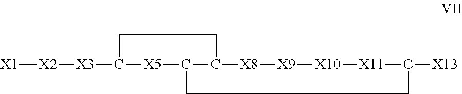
[X1][X2][X3]C1[X5]C2C([X8][X9][X10][X11]C([X13])CC2)CC1
